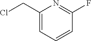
C1(CCl)=CC=CC(F)=N1
